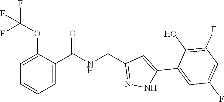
C1=C(OC(F)(F)F)C(C(NCC2=NNC(C3=CC(F)=CC(F)=C3O)=C2)=O)=CC=C1
